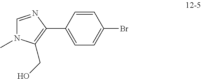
C1=CC(C2=C(CO)N(C)C=N2)=CC=C1Br
